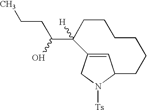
C1=C2CN([Ts])C1CCCCCCC2(C(CCC)O)[H]
